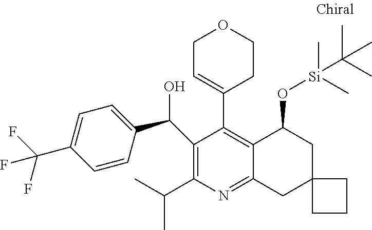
C1(C(O)C2=CC=C(C(F)(F)F)C=C2)=C(C(C)C)N=C2C(=C1C1=CCOCC1)C(O[Si](C(C)(C)C)(C)C)CC1(C2)CCC1
